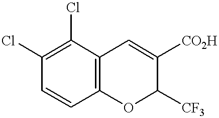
C1=CC2=C(C(Cl)=C1Cl)C=C([CO2H])C([CF3])O2
